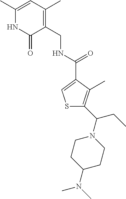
C1(C(N2CCC(N(C)C)CC2)CC)=C(C)C(C(NCC2=C(C)C=C(C)NC2=O)=O)=CS1
